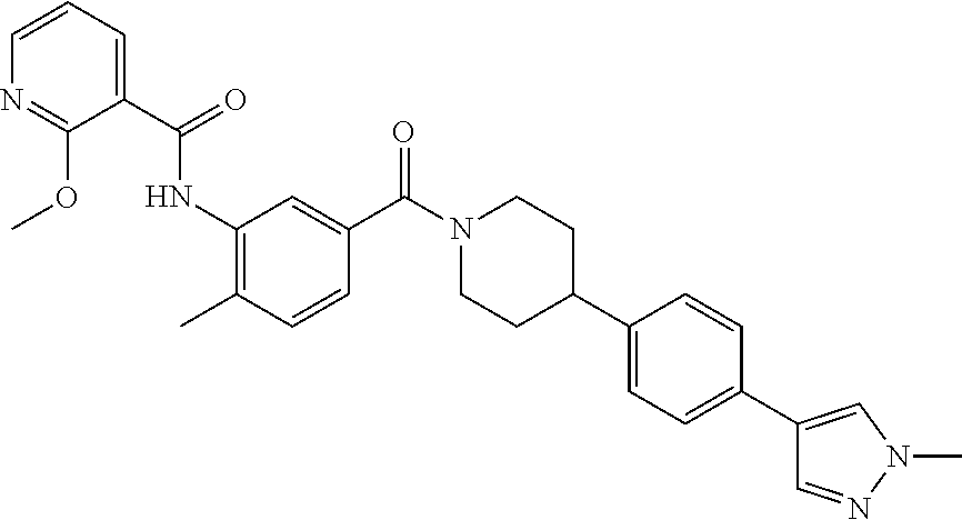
C1(C(=O)NC2=C(C)C=CC(C(N3CCC(C4=CC=C(C5=CN(C)N=C5)C=C4)CC3)=O)=C2)=CC=CN=C1OC
